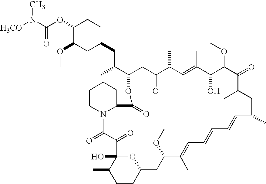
C1(OC(N([H3CO])C)=O)C(OC)CC(CC(C)C2OC(=O)C3N(C(=O)C(=O)C4(O)OC(CC(OC)C(C)=CC=CC=CC(C)CC(C)C(=O)C(OC)C(O)C(C)=CC(C)C(=O)C2)CCC4C)CCCC3)CC1
